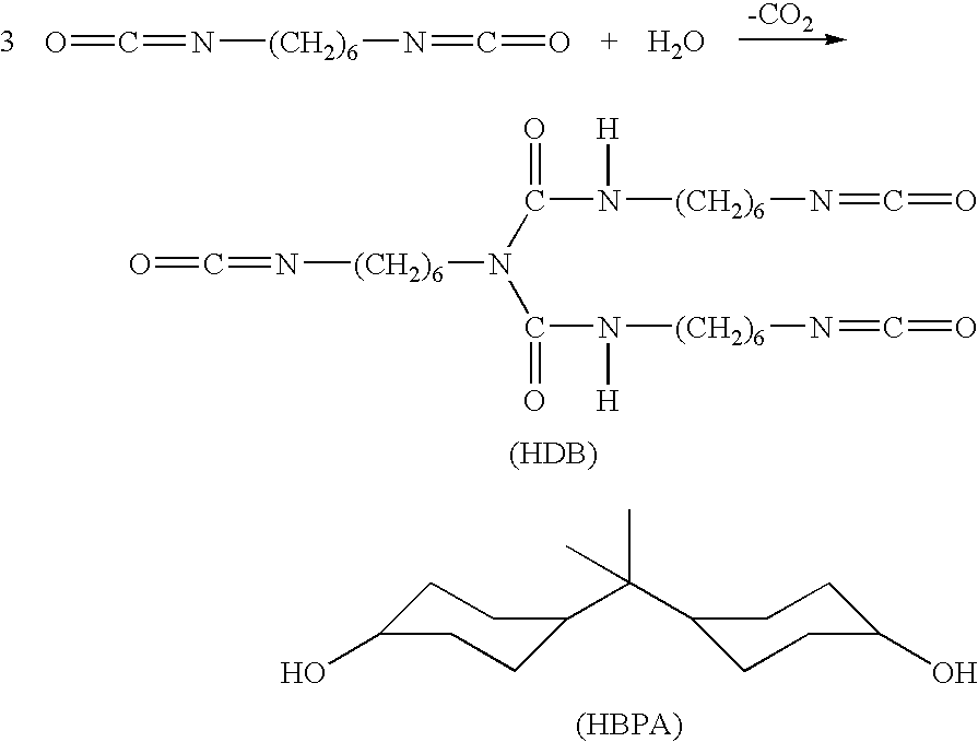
[-CO2].O=C=N[(CH2)6]N=C=O.O.O=C=N[(CH2)6]N(C(=O)N([H])[(CH2)6]N=C=O)C(N([H])[(CH2)6]N=C=O)=O.[(HDB)].C1C(O)CCC(C(C)(C)C2CCC(O)CC2)C1
